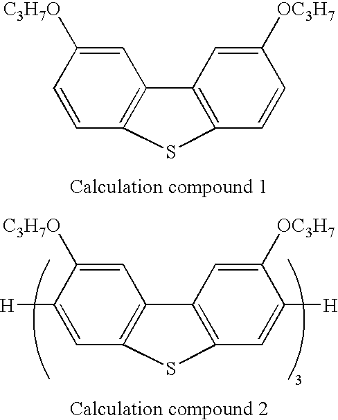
C1([H])=CC2=C(C=C1[C3H7O])C1=C(C=C([H])C([OC3H7])=C1)S2.C1=CC2=C(C=C1[C3H7O])C1=C(C=CC([OC3H7])=C1)S2
